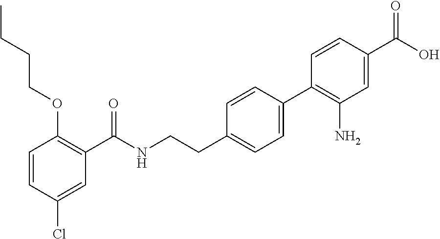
C1=CC(Cl)=CC(C(NCCC2=CC=C(C3=C(N)C=C(C(O)=O)C=C3)C=C2)=O)=C1OCCCC
